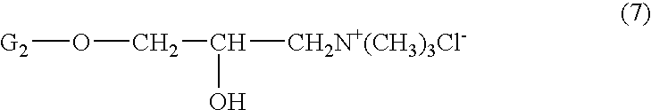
[G2]OCC(O)[CH2N+(CH3)3Cl-]
